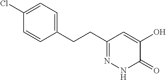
C1(CCC2=NNC(=O)C(O)=C2)=CC=C(Cl)C=C1
